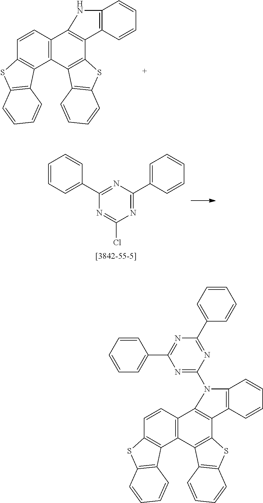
C12=C(C=CC3=C1C1=C(S3)C=CC=C1)C1=C(C3=C2C2=C(S3)C=CC=C2)C2=C(C=CC=C2)N1.N1=C(C2=CC=CC=C2)N=C(C2=CC=CC=C2)N=C1Cl.C12=C(C=CC3=C1C1=C(S3)C=CC=C1)C1=C(C3=C2C2=C(S3)C=CC=C2)C2=C(C=CC=C2)N1C1=NC(C2=CC=CC=C2)=NC(C2=CC=CC=C2)=N1
